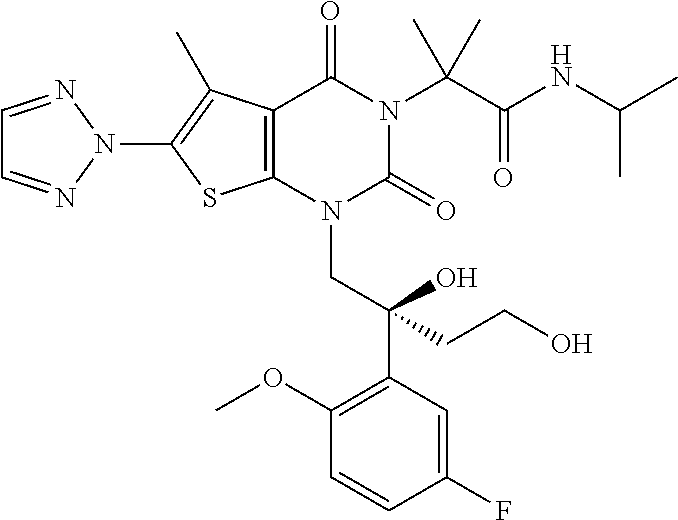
C12=C(N(CC(C3=C(OC)C=CC(F)=C3)(O)CCO)C(=O)N(C(C(NC(C)C)=O)(C)C)C1=O)SC(N1N=CC=N1)=C2C
